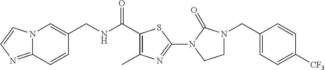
C12=NC=CN1C=C(CNC(C1=C(C)N=C(N3C(=O)N(CC4=CC=C([CF3])C=C4)CC3)S1)=O)C=C2
